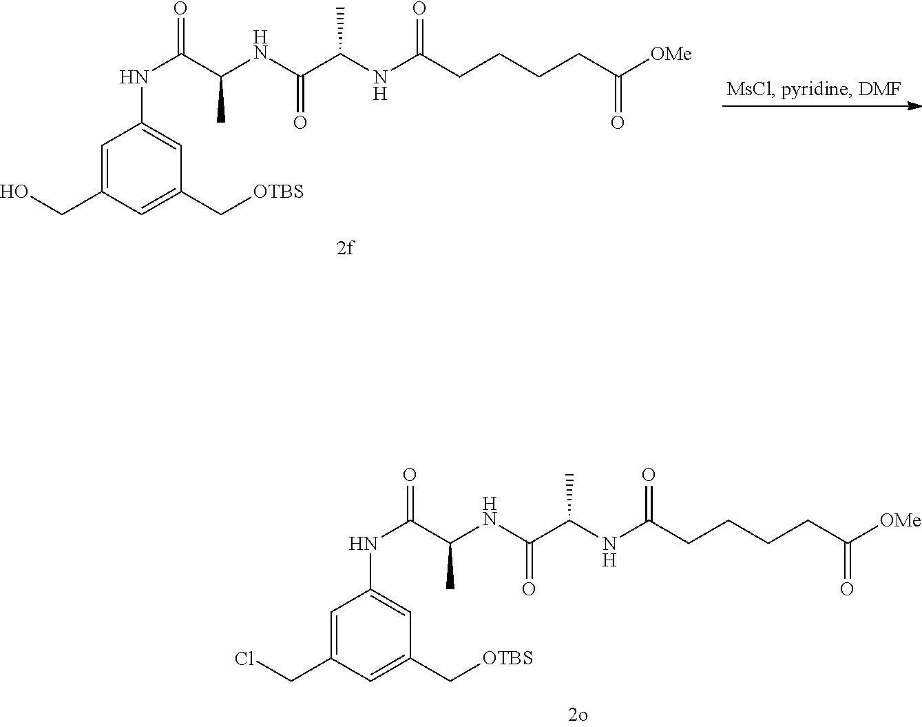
OCC1=CC(NC(C(C)NC(=O)C(NC(=O)CCCCC([OMe])=O)C)=O)=CC(C[OTBS])=C1.ClCC1=CC(NC(C(C)NC(=O)C(NC(=O)CCCCC([OMe])=O)C)=O)=CC(C[OTBS])=C1
